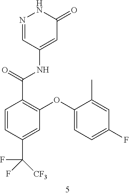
C1=NNC(=O)C=C1NC(C1=C(OC2=CC=C(F)C=C2C)C=C(C(F)(F)[CF3])C=C1)=O
